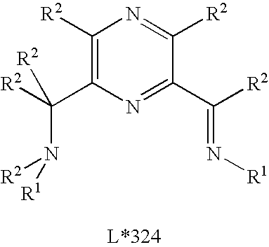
C1([R2])=C(C([R2])(N([R2])[R1])[R2])N=C(C([R2])=N[R1])C([R2])=N1
